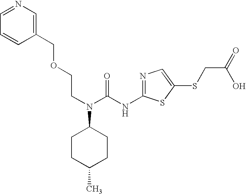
C1=NC=C(COCCN(C(=O)NC2=NC=C(SCC(=O)O)S2)C2CCC(C)CC2)C=C1
